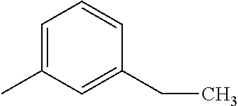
C1=C(C)C=C(CC)C=C1
